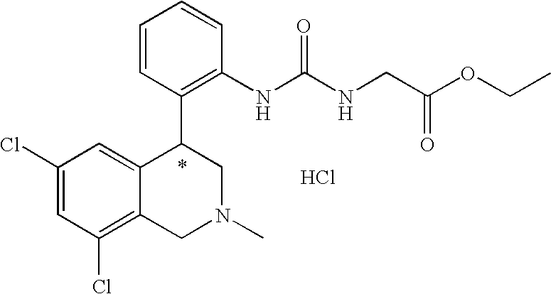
C1=CC(NC(=O)NCC(=O)OCC)=C(C2C3=CC(Cl)=CC(Cl)=C3CN(C)C2)C=C1.Cl
